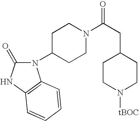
N1([tBOC])CCC(CC(N2CCC(N3C(=O)NC4=C3C=CC=C4)CC2)=O)CC1
